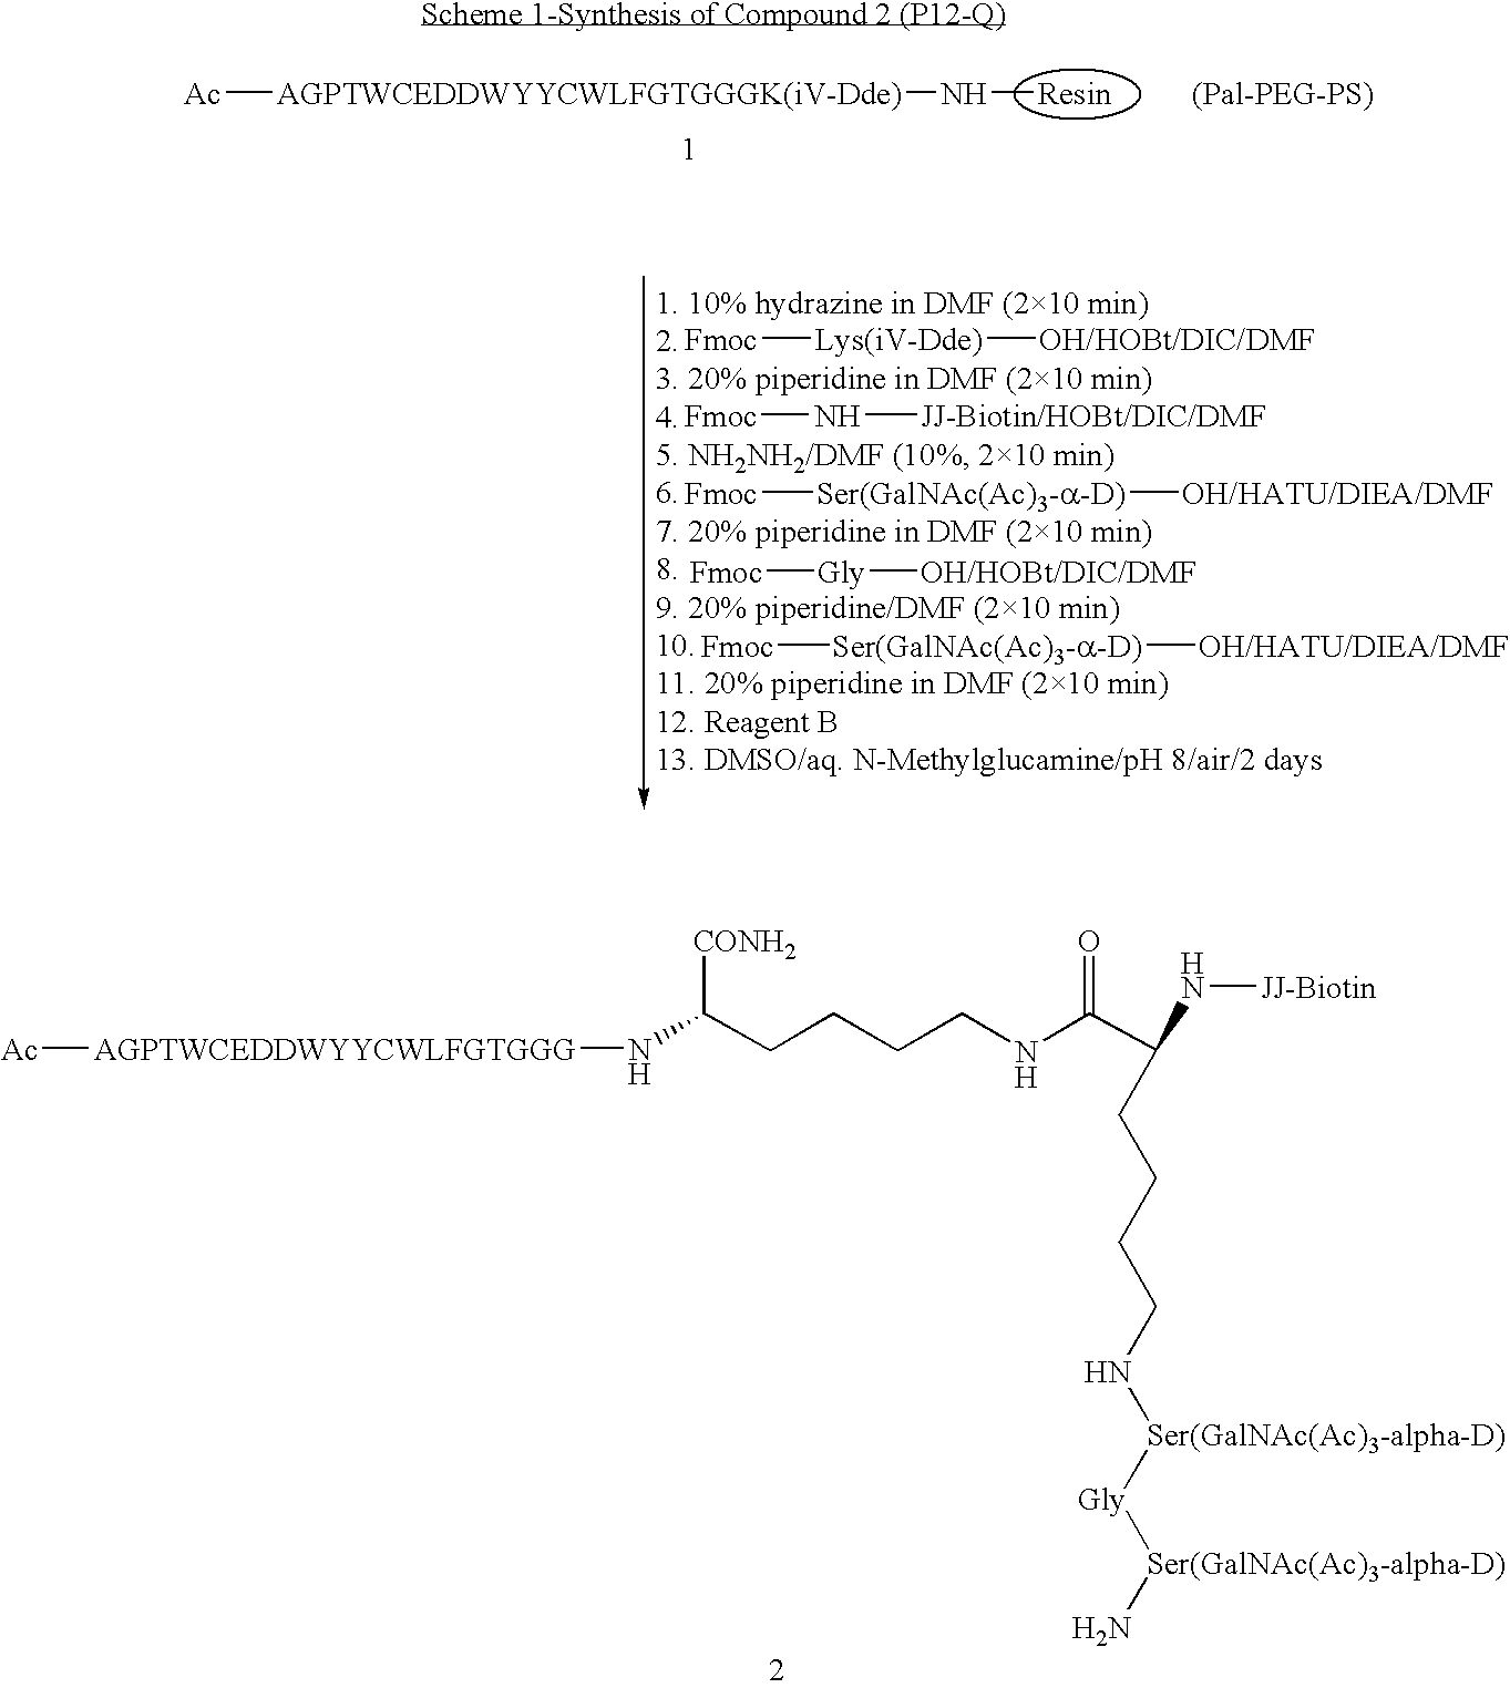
[Fmoc][Lys(iV-Dde)][OH/HOBt/DIC/DMF].[Fmoc]N[JJ-Biotin/HOBt/DIC/DMF].[Fmoc][Ser(GalNAc(Ac)3-a-D)][OH/HATU/DIEA/DMF].[Ac][AGPTWCEDDWYYCWLFGTGGGK(iV-Dde)]N[Resin].[Fmoc][Gly][OH/HOBt/DIC/DMF].[Fmoc][Ser(GalNAc(Ac)3-a-D)][OH/HATU/DIEA/DMF].C(CN[Ser(GalNAc(Ac)3-alpha-D)][Gly][Ser(GalNAc(Ac)3-alpha-D)]N)CCC(C(NCCCCC(N[AGPTWCEDDWYYCWLFGTGGG][Ac])[CONH2])=O)N[JJ-Biotin]
